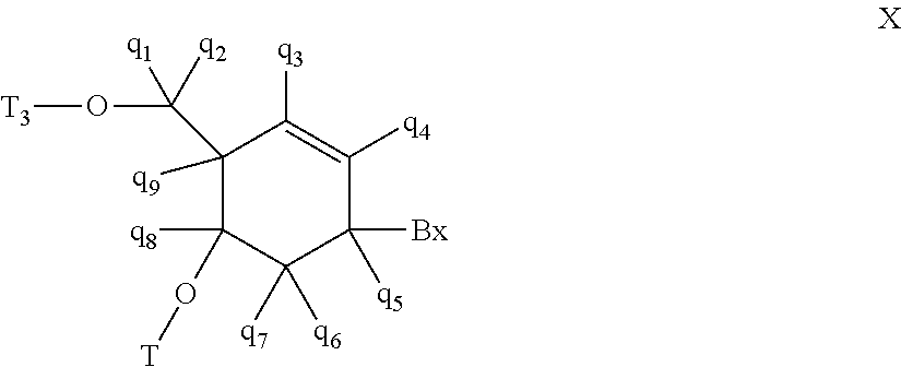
C1([q3])=C([q4])C([Bx])([q5])C([q6])([q7])C([q8])(O[T])C1(C(O[T3])([q1])[q2])[q9]
